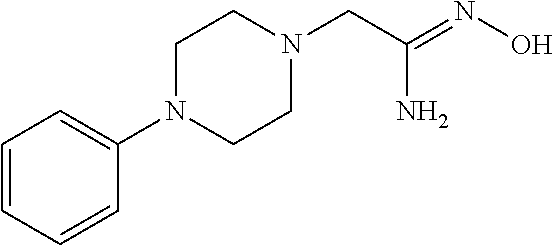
NC(=NO)CN1CCN(C2=CC=CC=C2)CC1
